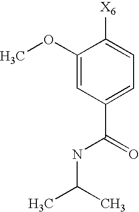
C1(OC)=CC(C(=O)NC(C)C)=CC=C1[X6]
